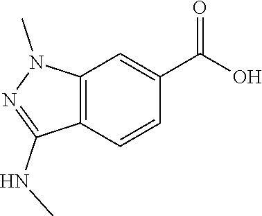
C12=C(C=CC(C(O)=O)=C1)C(NC)=NN2C
